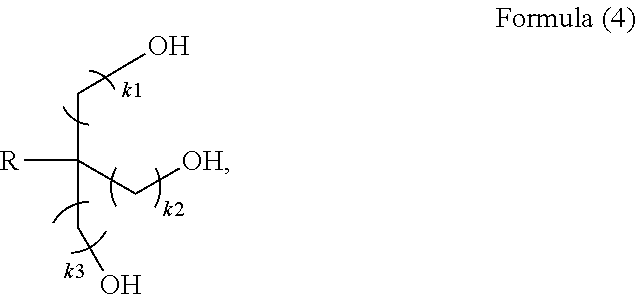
C(C([R])(C[OH])CO)O
